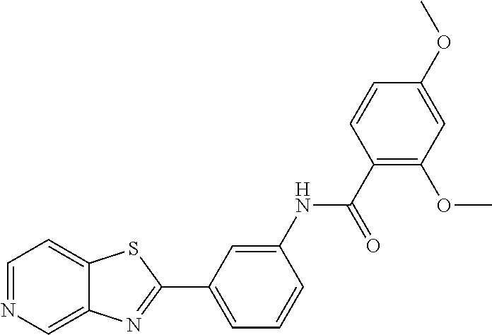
C1=NC=C2C(=C1)SC(C1=CC=CC(NC(C3=C(OC)C=C(OC)C=C3)=O)=C1)=N2
